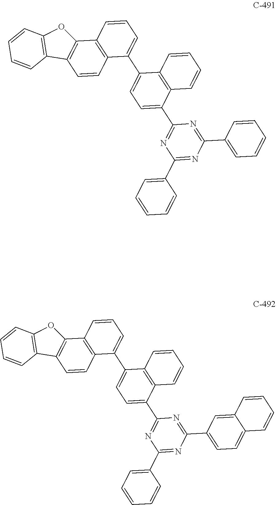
C12=C(C3=C(O1)C=CC=C3)C=CC1=C2C=CC=C1C1=CC=C(C2=NC(C3=CC=CC=C3)=NC(C3=CC=CC=C3)=N2)C2=C1C=CC=C2.C12=C(C3=C(O1)C=CC=C3)C=CC1=C2C=CC=C1C1=CC=C(C2=NC(C3=CC=CC=C3)=NC(C3=CC=C4C(=C3)C=CC=C4)=N2)C2=C1C=CC=C2
